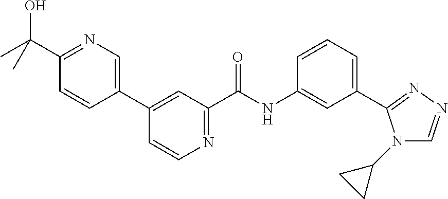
C1=CN=C(C(NC2=CC(C3=NN=CN3C3CC3)=CC=C2)=O)C=C1C1=CN=C(C(C)(O)C)C=C1
